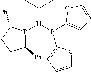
C1([Ph])P(N(P(C2=CC=CO2)C2=CC=CO2)C(C)C)C([Ph])CC1
